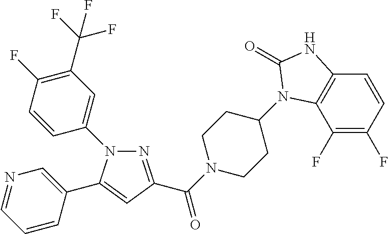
N1(C2=CC(C(F)(F)F)=C(F)C=C2)N=C(C(N2CCC(N3C4=C(C=CC(F)=C4F)NC3=O)CC2)=O)C=C1C1=CN=CC=C1
